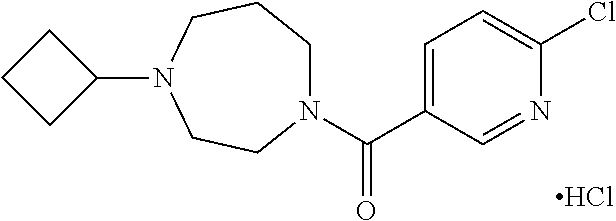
C1(N2CCN(C(C3=CC=C(Cl)N=C3)=O)CCC2)CCC1.Cl
